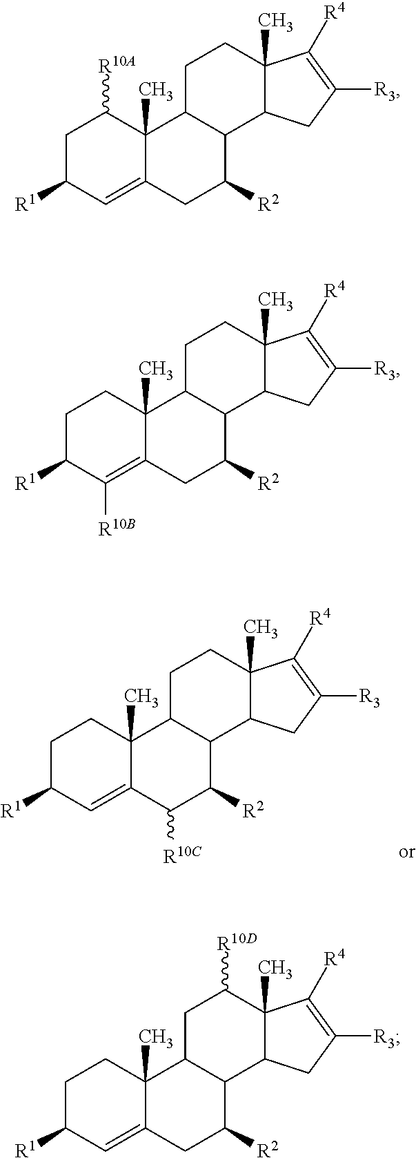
C1C([R1])C=C2C(C)(C1)C1C(C([R2])C2[R10C])C2C(C)(CC1)C([R4])=C([R3])C2.C1C([R1])C=C2C(C)(C1[R10A])C1C(C([R2])C2)C2C(C)(CC1)C([R4])=C([R3])C2.C1C([R1])C([R10B])=C2C(C)(C1)C1C(C([R2])C2)C2C(C)(CC1)C([R4])=C([R3])C2.C1C([R1])C=C2C(C)(C1)C1C(C([R2])C2)C2C(C)(C([R10D])C1)C([R4])=C([R3])C2
